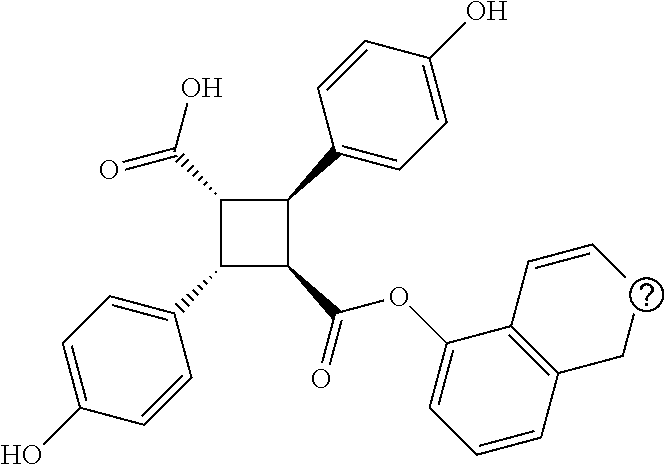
C1(C(O)=O)C(C2=CC=C(O)C=C2)C(C(=O)OC2=CC=CC(CC)=C2C=CC)C1C1=CC=C(O)C=C1
